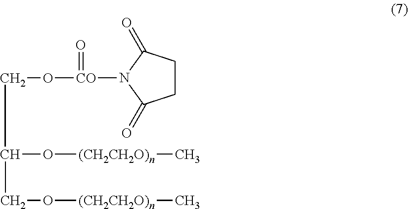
C(C(O[(CH2CH2O)n]C)CO[(CH2CH2O)n]C)O[CO](N1C(=O)CCC1=O)=O
